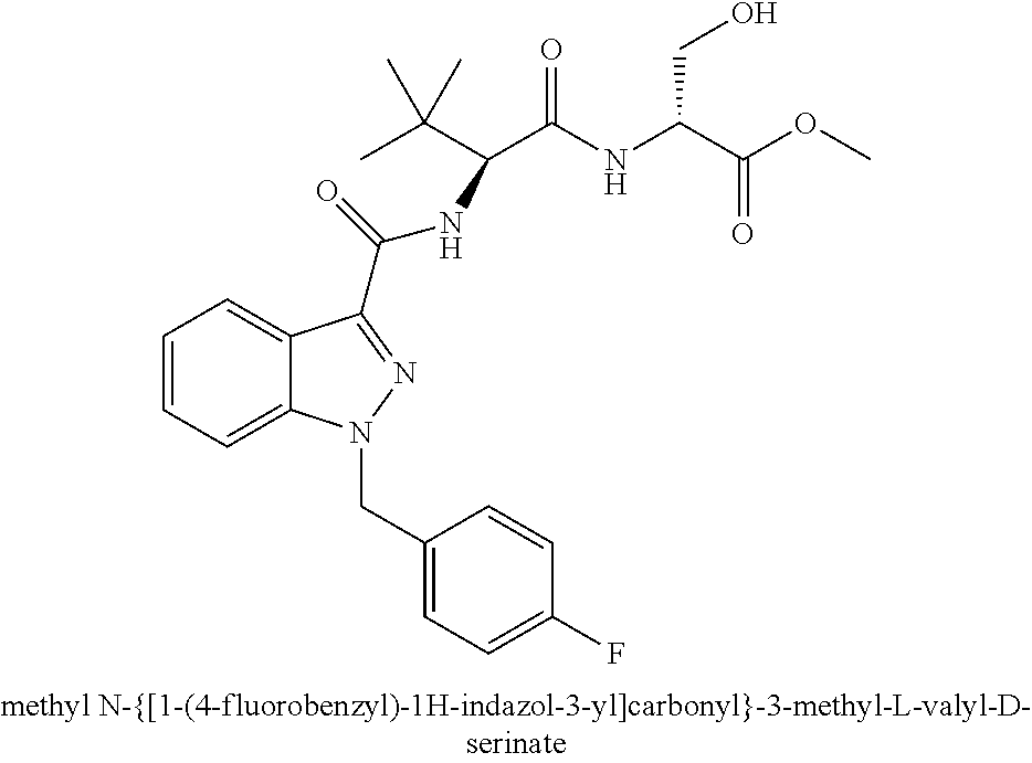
C1=CC=C2C(=C1)C(C(=O)NC(C(C)(C)C)C(NC(C(OC)=O)CO)=O)=NN2CC1=CC=C(F)C=C1
